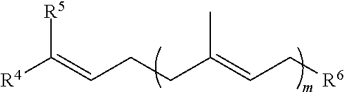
[R4]C(=CCCC(=CC[R6])C)[R5]
